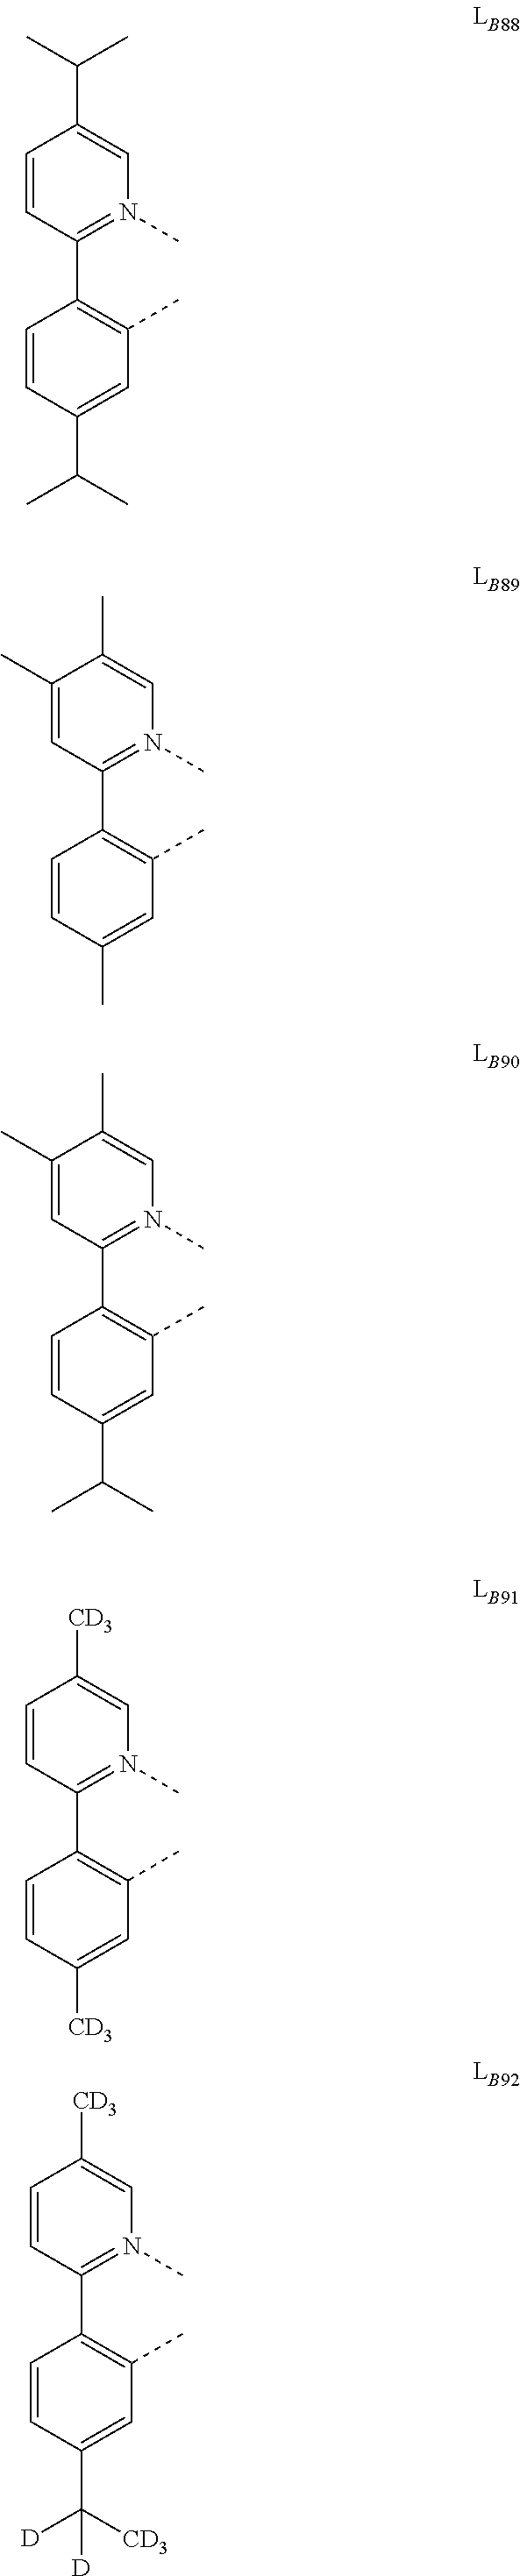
C1=CC(C2=C(C)C=C(C(C)C)C=C2)=N(C)C=C1C(C)C.C1(C)=CC(C2=C(C)C=C(C)C=C2)=N(C)C=C1C.C1(C)=CC(C2=C(C)C=C(C(C)C)C=C2)=N(C)C=C1C.C1=CC(C2=C(C)C=C([CD3])C=C2)=N(C)C=C1[CD3].C1=CC(C2=C(C)C=C(C([CD3])([D])[D])C=C2)=N(C)C=C1[CD3]
